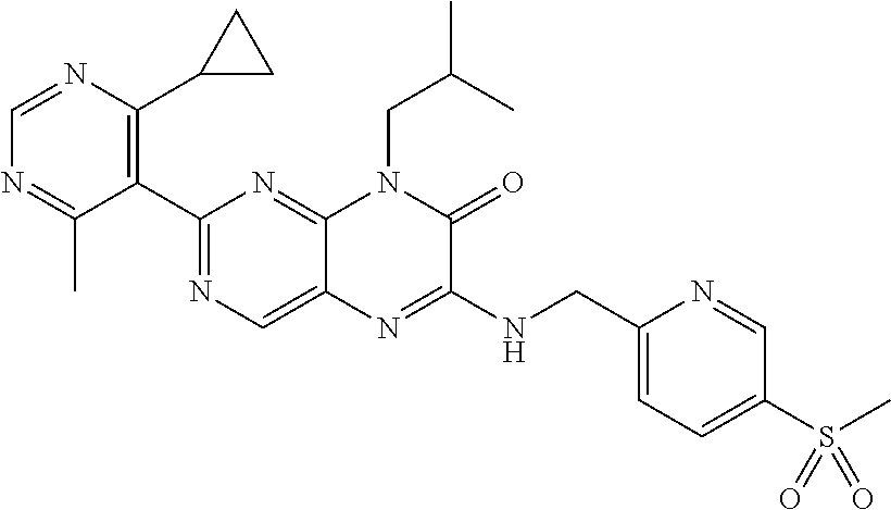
C1(C2=NC=C3C(=N2)N(CC(C)C)C(=O)C(NCC2=CC=C(S(C)(=O)=O)C=N2)=N3)=C(C2CC2)N=CN=C1C
